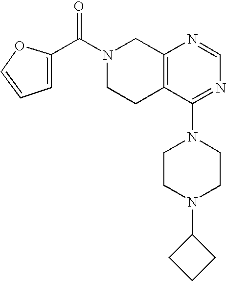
C1(C(N2CCC3=C(C2)N=CN=C3N2CCN(C3CCC3)CC2)=O)=CC=CO1
